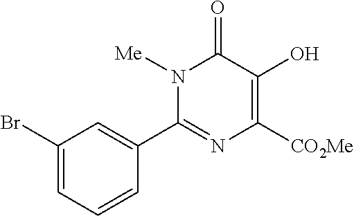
N1([Me])C(C2=CC(Br)=CC=C2)=NC([CO2Me])=C(O)C1=O
